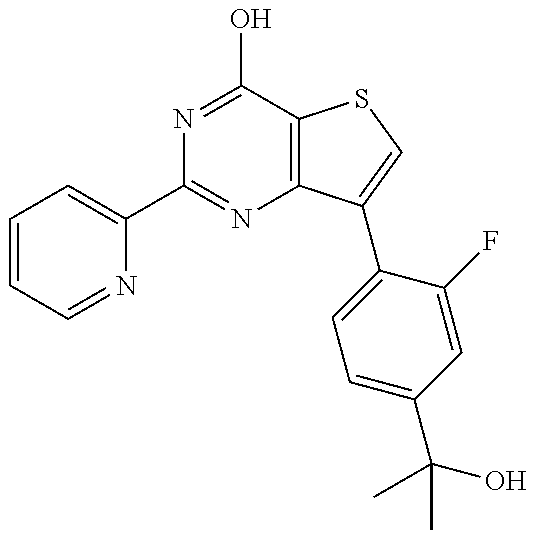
C1=CC=NC(C2=NC3=C(C(O)=N2)SC=C3C2=CC=C(C(C)(O)C)C=C2F)=C1
